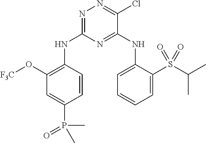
C1=CC(NC2=NN=C(Cl)C(NC3=CC=CC=C3S(C(C)C)(=O)=O)=N2)=C(O[F3C])C=C1P(C)(=O)C
